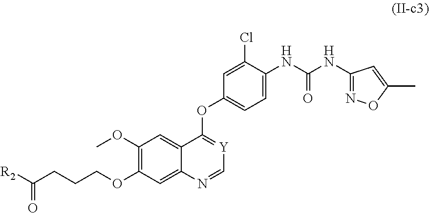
C1(OC)=C(OCCCC([R2])=O)C=C2C(=C1)C(OC1=CC=C(NC(=O)NC3=NOC(C)=C3)C(Cl)=C1)=[Y]C=N2
